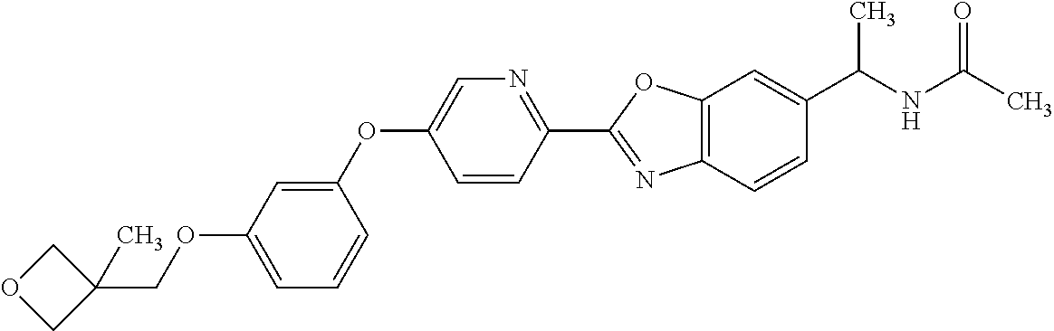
C1=C(OCC2(C)COC2)C=C(OC2=CN=C(C3=NC4=C(O3)C=C(C(NC(C)=O)C)C=C4)C=C2)C=C1
